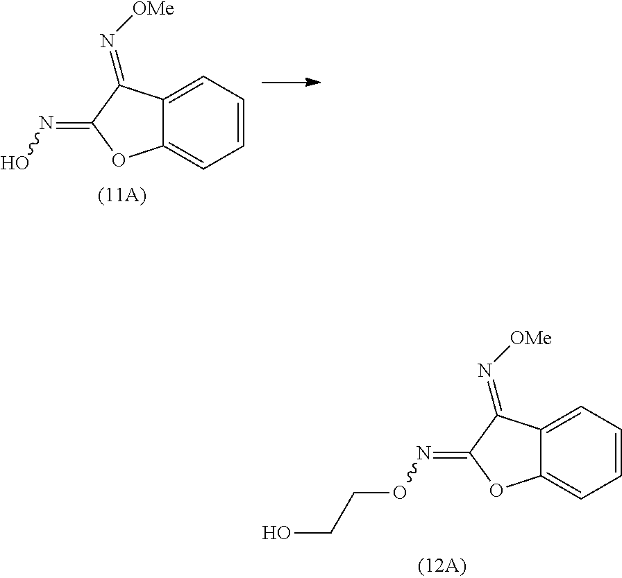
C12=CC=CC=C1OC(=NO)C2=N[OMe].C12=CC=CC=C1OC(=NOCCO)C2=N[OMe]
